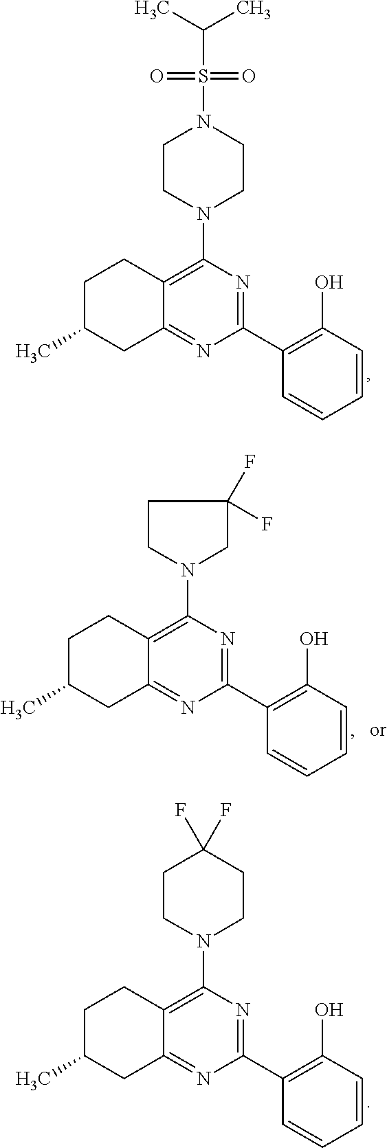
C1=CC(O)=C(C2=NC(N3CCN(S(=O)(=O)C(C)C)CC3)=C3C(=N2)CC(C)CC3)C=C1.C1=CC(O)=C(C2=NC(N3CC(F)(F)CC3)=C3C(=N2)CC(C)CC3)C=C1.C1=CC(O)=C(C2=NC(N3CCC(F)(F)CC3)=C3C(=N2)CC(C)CC3)C=C1
